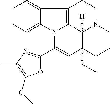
C1=CC=C2C(=C1)C1=C3N2C(C2=NC(C)=C(OC)O2)=CC2(CC)C3([H])N(CC1)CCC2
